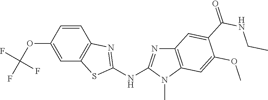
O(C1=CC2=C(C=C1)N=C(NC1=NC3=C(N1C)C=C(OC)C(C(NCC)=O)=C3)S2)C(F)(F)F
